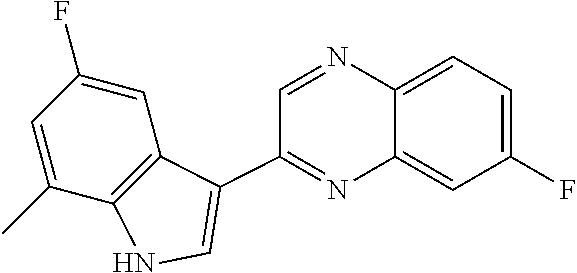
C1(C)=CC(F)=CC2=C1NC=C2C1=NC2=CC(F)=CC=C2N=C1
